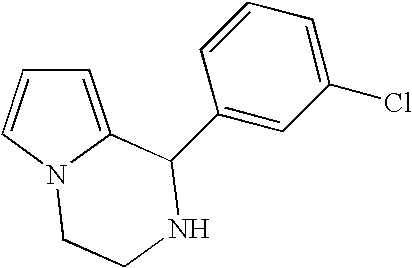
C1=C2N(C=C1)CCNC2C1=CC(Cl)=CC=C1
